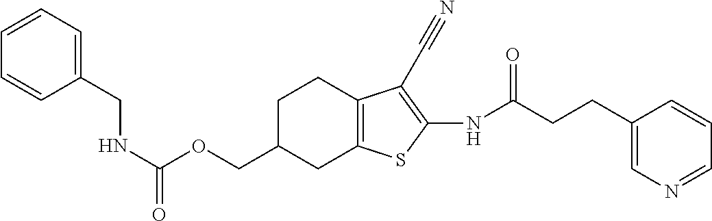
C1(CNC(=O)OCC2CC3=C(CC2)C(C#N)=C(NC(CCC2=CN=CC=C2)=O)S3)=CC=CC=C1
